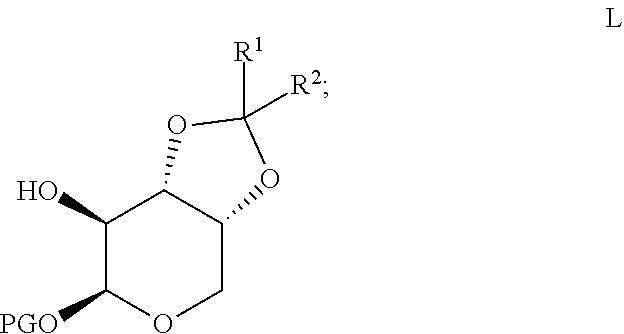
C1(O)C([PGO])OCC2C1OC([R1])([R2])O2
